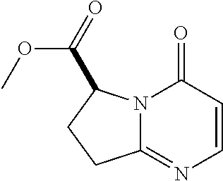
N12C(=NC=CC1=O)CCC2C(=O)OC
